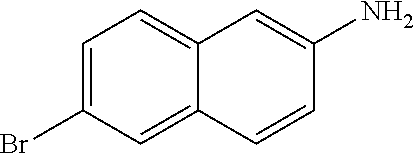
C1=C(Br)C=C2C(=C1)C=C(N)C=C2
